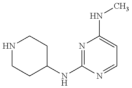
N1CCC(NC2=NC(NC)=CC=N2)CC1
